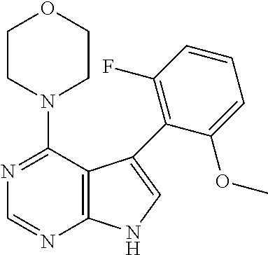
N1(C2=NC=NC3=C2C(C2=C(F)C=CC=C2OC)=CN3)CCOCC1
